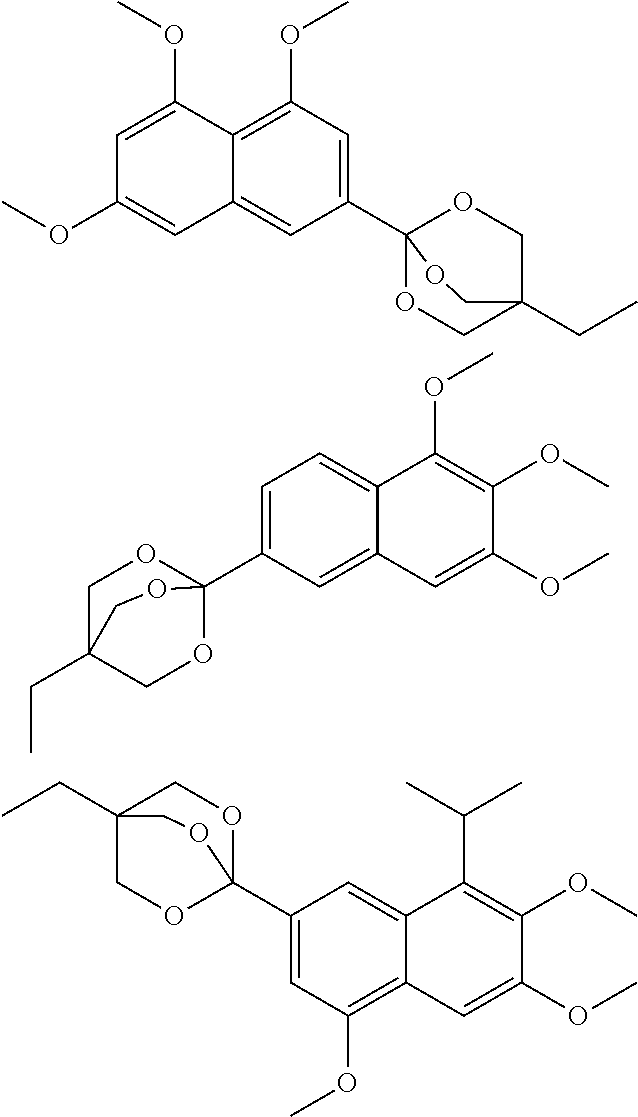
C1(C23OCC(CC)(CO2)CO3)=CC(OC)=C2C(=C1)C=C(OC)C=C2OC.C1(C23OCC(CC)(CO2)CO3)=CC=C2C(=C1)C=C(OC)C(OC)=C2OC.C1=C(C23OCC(CC)(CO2)CO3)C=C2C(=C1OC)C=C(OC)C(OC)=C2C(C)C
